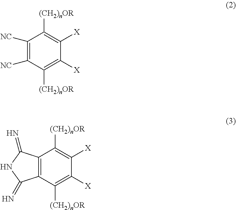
C1([NC])=C([NC])C([(CH2)nOR])=C([X])C([X])=C1[(CH2)nOR].C12=C(C([(CH2)nOR])=C([X])C([X])=C1[(CH2)nOR])C(=N)NC2=N
